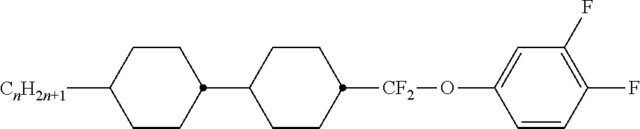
C1([CnH2n+1])CCC(C2CCC([CF2]OC3=CC(F)=C(F)C=C3)CC2)CC1
